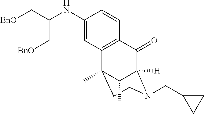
C1(=O)C2([H])N(CC3CC3)CCC(C)(C3=C1C=CC(NC(C[BnO])C[BnO])=C3)C2C
